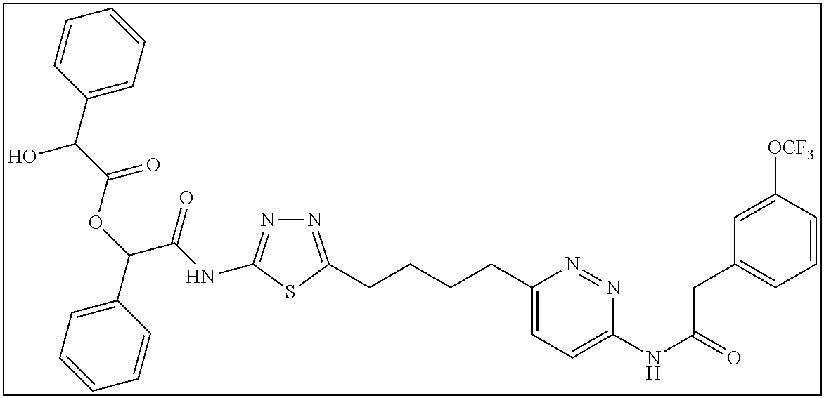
N1=C(CCCCC2=CC=C(NC(=O)CC3=CC=CC([OCF3])=C3)N=N2)SC(NC(C(OC(C(C2=CC=CC=C2)O)=O)C2=CC=CC=C2)=O)=N1
